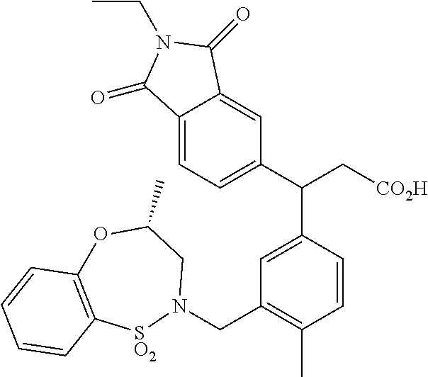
C12=CC=C(C(C[CO2H])C3=CC(CN4CC(C)OC5=C([SO2]4)C=CC=C5)=C(C)C=C3)C=C1C(=O)N(CC)C2=O
